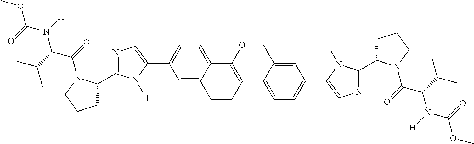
C1=C2C(=CC=C1C1=CN=C(C3CCCN3C(=O)C(C(C)C)N([H])C(=O)OC)N1[H])C1=C(C=C2)C2=CC=C(C3=CN=C(C4CCCN4C(=O)C(C(C)C)N([H])C(=O)OC)N3[H])C=C2CO1
